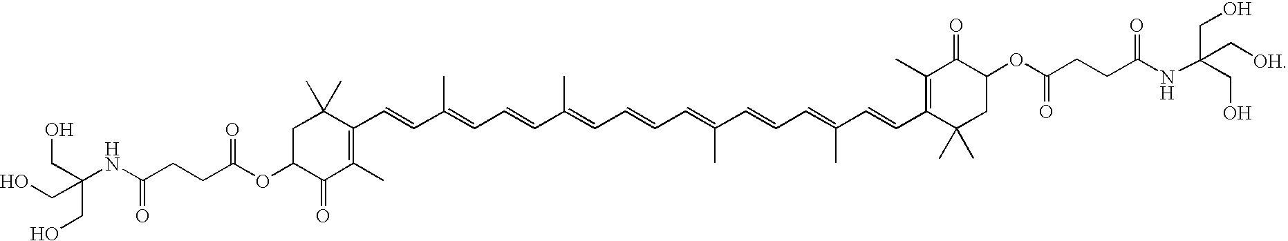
C(C(OC1C(=O)C(C)=C(C=CC(=CC=CC(=CC=CC=C(C=CC=C(C=CC2=C(C)C(=O)C(OC(CCC(NC(CO)(C[OH])CO)=O)=O)CC2(C)C)C)C)C)C)C(C)(C)C1)=O)CC(NC(CO)(CO)CO)=O
